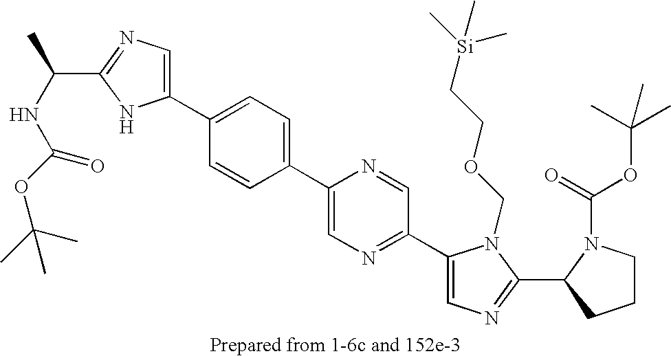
C(C1=NC=C(C2=CC=C(C3=CN=C(C4=CN=C(C5N(C(=O)OC(C)(C)C)CCC5)N4COCC[Si](C)(C)C)C=N3)C=C2)N1)(NC(=O)OC(C)(C)C)C
